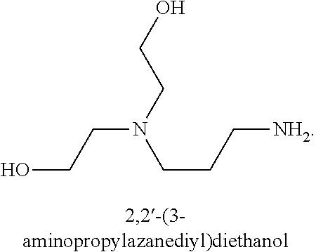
OCCN(CCC[NH2])CCO
